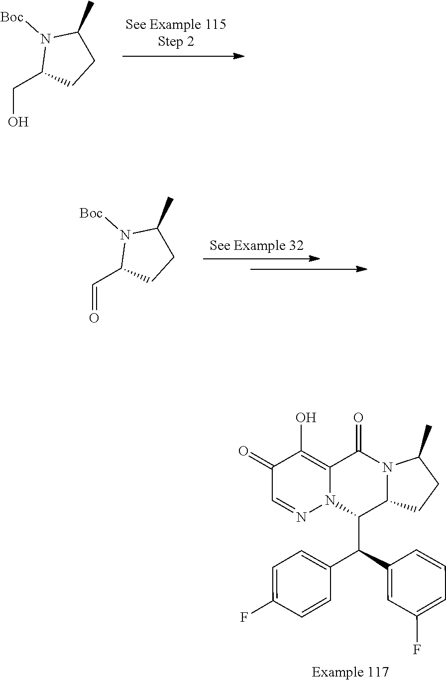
C1(=O)C=NN2C(=C1O)C(=O)N1C(C2C(C2=CC=C(F)C=C2)C2=CC(F)=CC=C2)CCC1C.[See Example 32].O=CC1CCC(C)N1[Boc].OCC1CCC(C)N1[Boc].[See Example 115Step 2]
